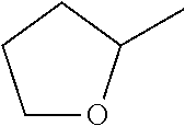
C1OC(C)CC1
